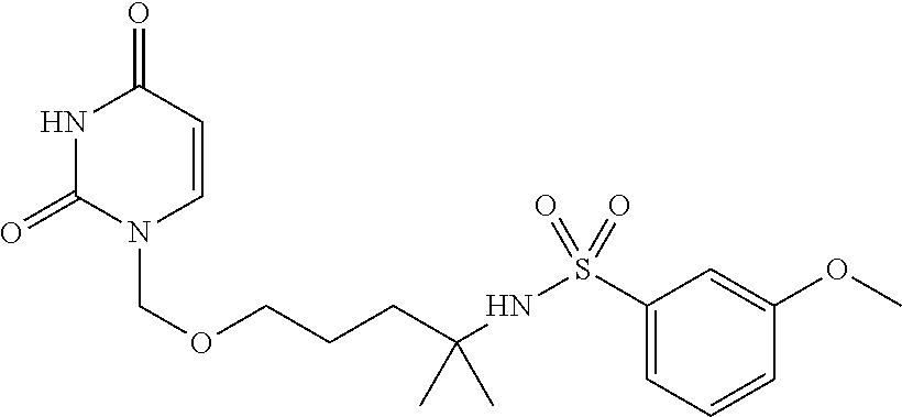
N1C(=O)N(COCCCC(NS(C2=CC=CC(OC)=C2)(=O)=O)(C)C)C=CC1=O
